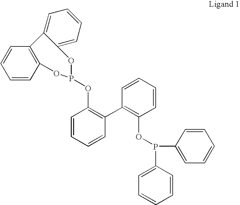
C1=CC2=C(C=C1)C1=CC=CC=C1OP(OC1=C(C3=C(OP(C4=CC=CC=C4)C4=CC=CC=C4)C=CC=C3)C=CC=C1)O2
